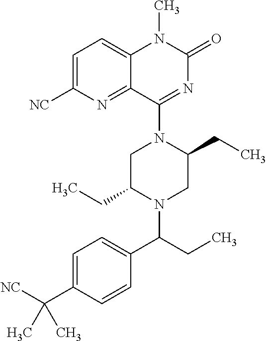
C1=C([NC])N=C2C(=C1)N(C)C(=O)N=C2N1C(CC)CN(C(C2=CC=C(C([NC])(C)C)C=C2)CC)C(CC)C1
